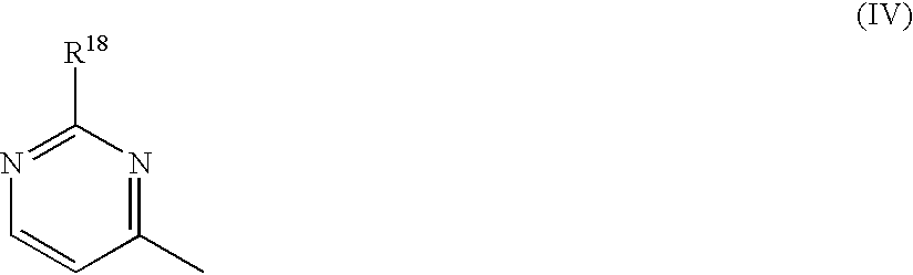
C1(C)=NC([R18])=NC=C1
